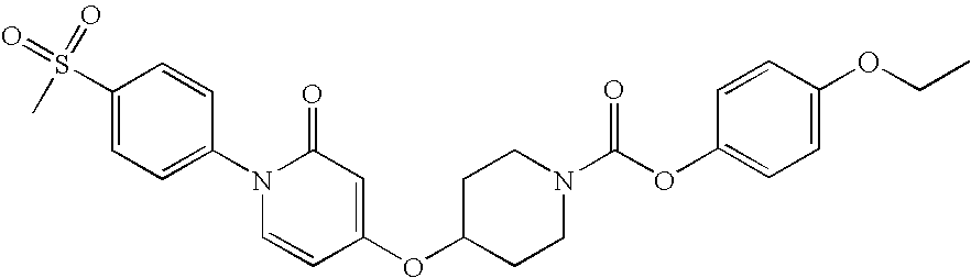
C1=CC(N2C=CC(OC3CCN(C(OC4=CC=C(OCC)C=C4)=O)CC3)=CC2=O)=CC=C1S(C)(=O)=O
